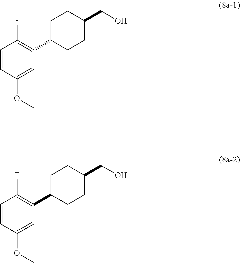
C1=CC(OC)=CC(C2CCC(CO)CC2)=C1F.C1=CC(OC)=CC(C2CCC(CO)CC2)=C1F
